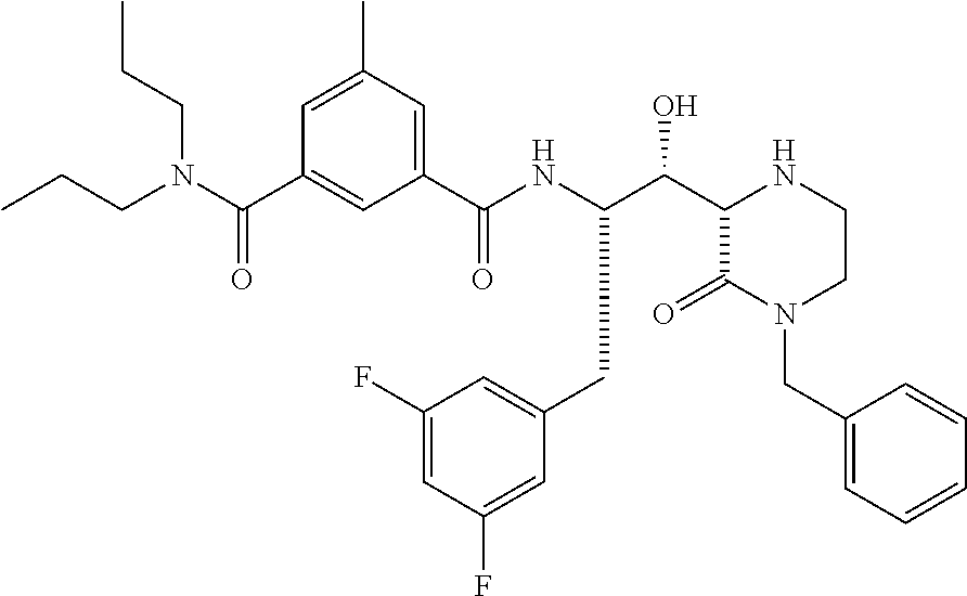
CCCN(CCC)C(C1=CC(C(NC(C(C2C(=O)N(CC3=CC=CC=C3)CCN2)O)CC2=CC(F)=CC(F)=C2)=O)=CC(C)=C1)=O
